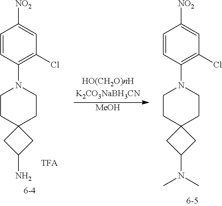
C1=CC(N2CCC3(CC(N)C3)CC2)=C(Cl)C=C1[NO2].C1=CC(N2CCC3(CC(N(C)C)C3)CC2)=C(Cl)C=C1[NO2].[MeOH]
